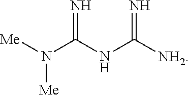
N(C(NC([NH2])=N)=N)([Me])[Me]
